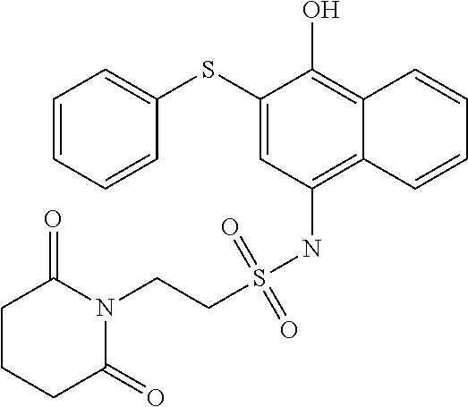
C1(SC2=CC=CC=C2)=CC(NS(CCN2C(=O)CCCC2=O)(=O)=O)=C2C(=C1O)C=CC=C2
